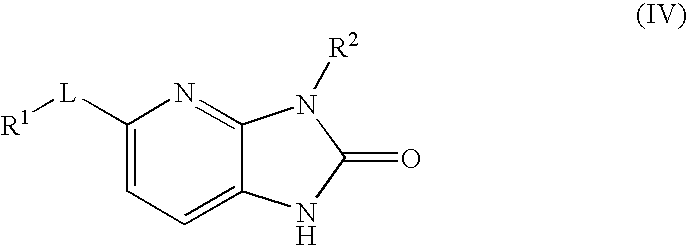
[R1][L]C1=CC=C2C(=N1)N([R2])C(=O)N2
